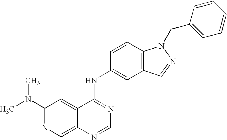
C1(N(C)C)=NC=C2C(=C1)C(NC1=CC3=C(C=C1)N(CC1=CC=CC=C1)N=C3)=NC=N2
